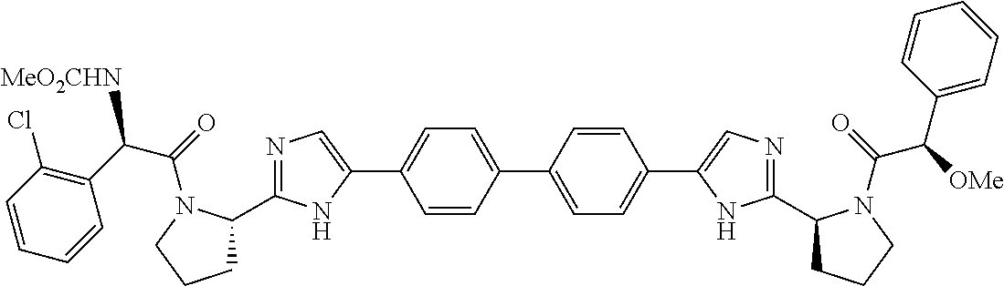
C1C(C2=NC=C(C3=CC=C(C4=CC=C(C5=CN=C(C6CCCN6C(C(C6=CC=CC=C6)[OMe])=O)N5)C=C4)C=C3)N2)N(C(=O)C(C2=C(Cl)C=CC=C2)[MeO2CHN])CC1
